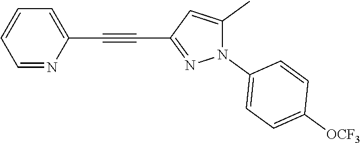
C1=NC(C#CC2=NN(C3=CC=C([OCF3])C=C3)C(C)=C2)=CC=C1
